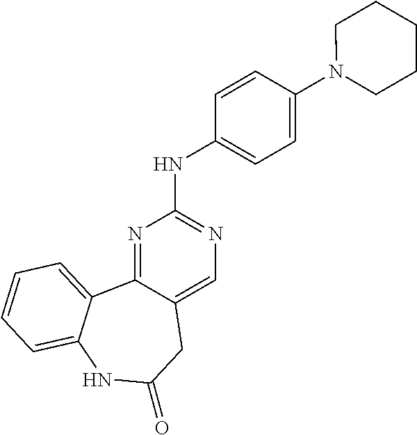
N1=C2C(=CN=C1NC1=CC=C(N3CCCCC3)C=C1)CC(=O)NC1=CC=CC=C21
